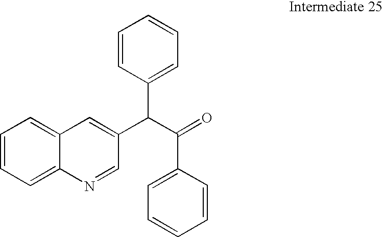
C1=CC=C2C(=C1)C=C(C(C(=O)C1=CC=CC=C1)C1=CC=CC=C1)C=N2
